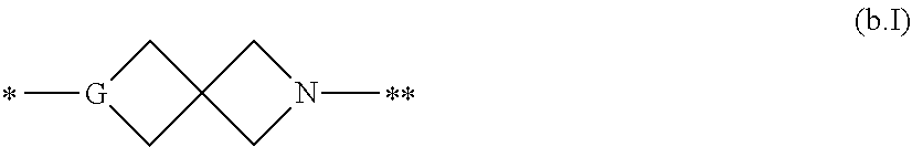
C[G]1CC2(C1)CN(C)C2
